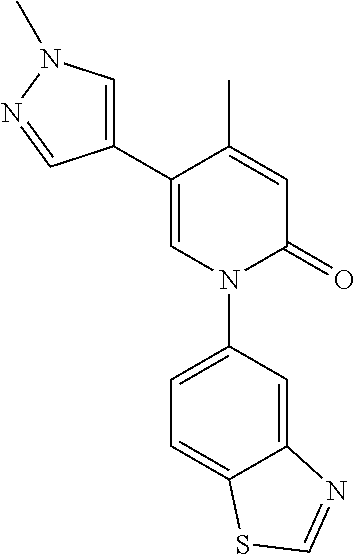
C1=C(C)C(C2=CN(C)N=C2)=CN(C2=CC=C3C(=C2)N=CS3)C1=O
